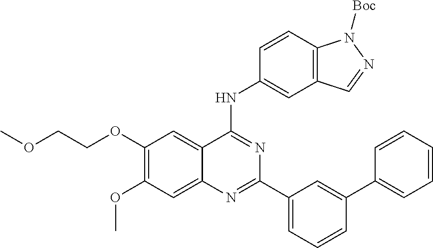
C1(OCCOC)=C(OC)C=C2C(=C1)C(NC1=CC3=C(C=C1)N([Boc])N=C3)=NC(C1=CC=CC(C3=CC=CC=C3)=C1)=N2
